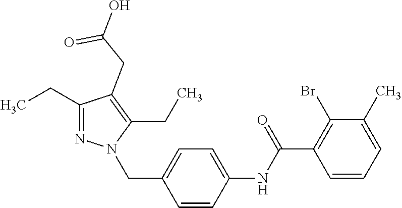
C1(CC)=NN(CC2=CC=C(NC(C3=C(Br)C(C)=CC=C3)=O)C=C2)C(CC)=C1CC(=O)O
